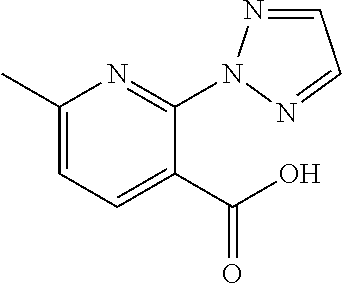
C1(C)=CC=C(C(O)=O)C(N2N=CC=N2)=N1
